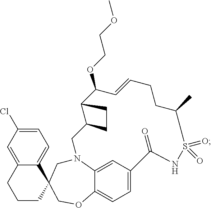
C12=CC(Cl)=CC=C1C1(CCC2)CN2C3=CC(=CC=C3OC1)C(=O)NS(=O)(=O)C(C)CCC=CC(OCCOC)C1C(C2)CC1
